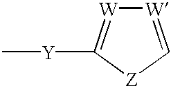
[W]1=C[Z]C([Y]C)=[W]1
